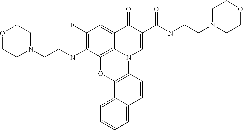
C1(F)=C(NCCN2CCOCC2)C2=C3C(=C1)C(=O)C(C(NCCN1CCOCC1)=O)=CN3C1=C(O2)C2=CC=CC=C2C=C1
